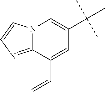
C12=NC=CN1C=C(C(C)(C)C)C=C2C=C
